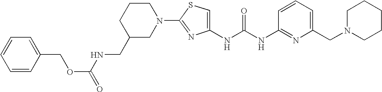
N(C(NC1=NC(CN2CCCCC2)=CC=C1)=O)C1=CSC(N2CC(CNC(=O)OCC3=CC=CC=C3)CCC2)=N1
